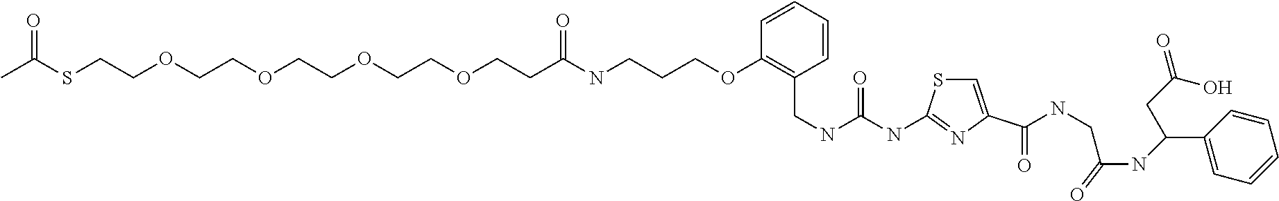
C1=CC=CC(CNC(NC2=NC(C(NCC(NC(C3=CC=CC=C3)CC(O)=O)=O)=O)=CS2)=O)=C1OCCCNC(CCOCCOCCOCCOCCSC(C)=O)=O
